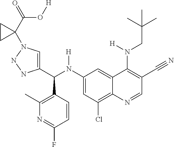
C1(N(C(C2=CN(C3(C(O[H])=O)CC3)NN2)C2=C(C)N=C(F)C=C2)[H])=CC(Cl)=C2C(=C1)C(N([H])CC(C)(C)C)=C(C#N)C=N2
